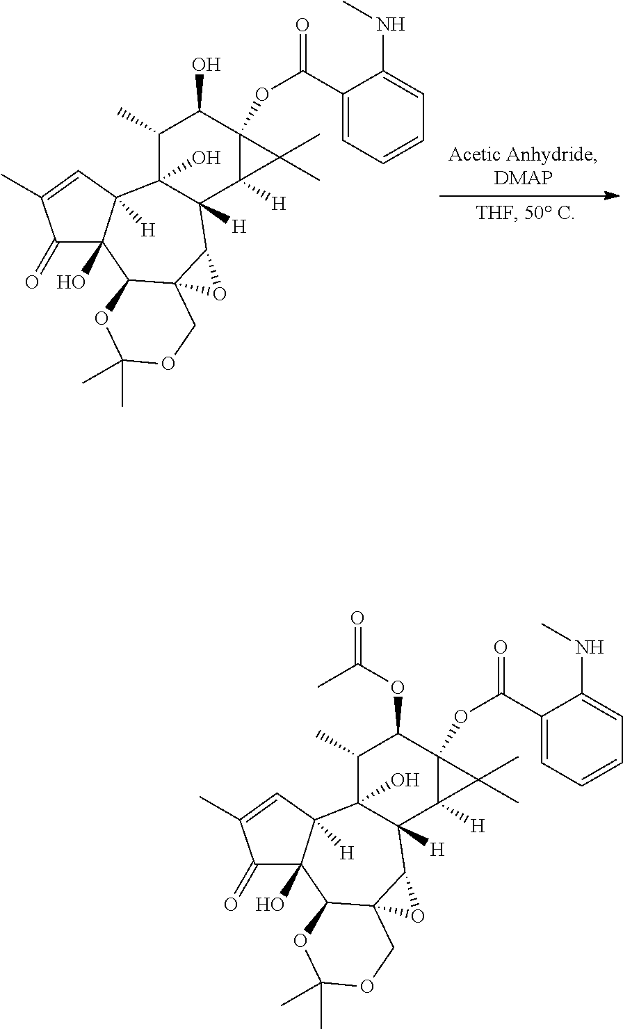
C1(C)C2(O)C([H])(C3([H])C(OC(=O)C4=CC=CC=C4NC)(C1O)C3(C)C)C1C3(C(C4(O)C2([H])C=C(C)C4=O)OC(C)(C)OC3)O1.C1(C)C2(O)C([H])(C3([H])C(OC(=O)C4=CC=CC=C4NC)(C1OC(=O)C)C3(C)C)C1C3(C(C4(O)C2([H])C=C(C)C4=O)OC(C)(C)OC3)O1
